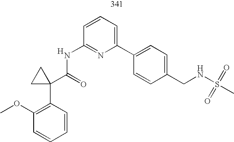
COC1=C(C2(C(=O)NC3=NC(C4=CC=C(CNS(C)(=O)=O)C=C4)=CC=C3)CC2)C=CC=C1.[H]
